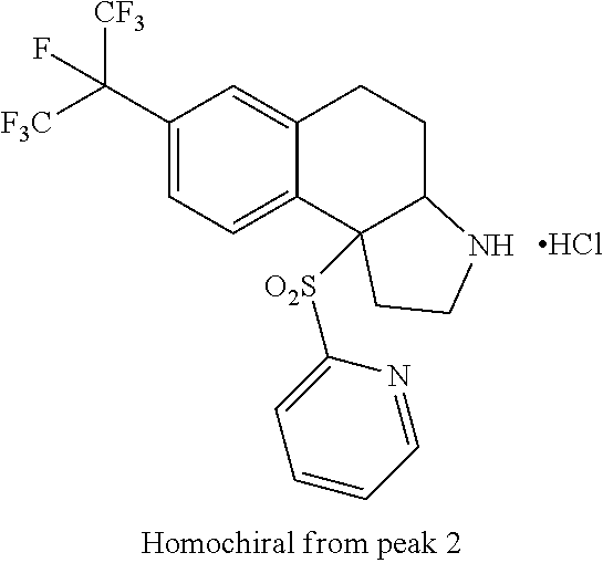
C1(C([CF3])([F3C])F)=CC=C2C(=C1)CCC1C2([O2S]C2=CC=CC=N2)CCN1.Cl
